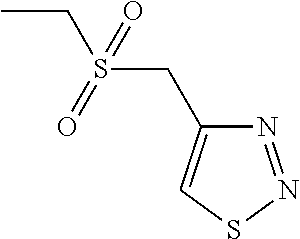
CCS(CC1=CSN=N1)(=O)=O
